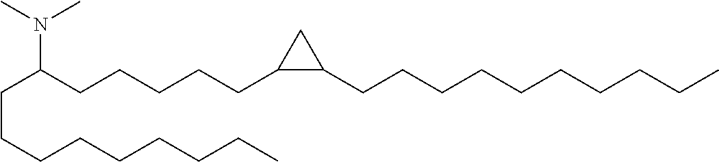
C(CCCCCCCC)C(CCCCCC1C(CCCCCCCCCC)C1)N(C)C
